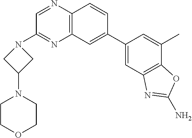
C1=NC2=C(N=C1N1CC(N3CCOCC3)C1)C=C(C1=CC3=C(C(C)=C1)OC(N)=N3)C=C2
